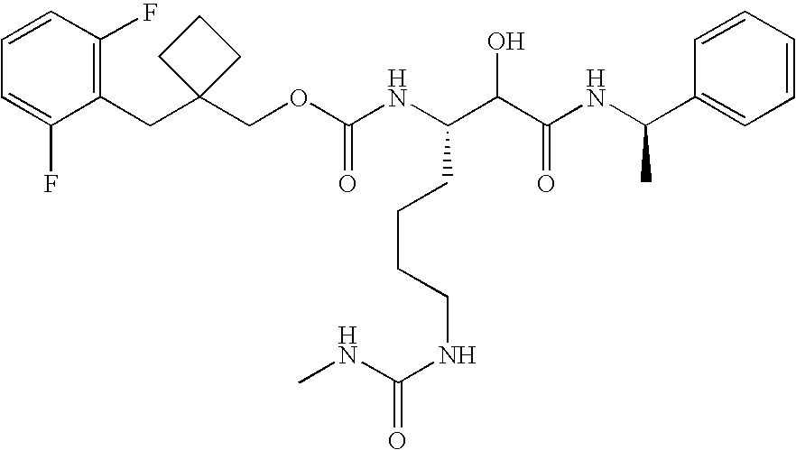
N(C(C(C(NC(C1=CC=CC=C1)C)=O)O)CCCCNC(=O)NC)C(OCC1(CC2=C(F)C=CC=C2F)CCC1)=O
